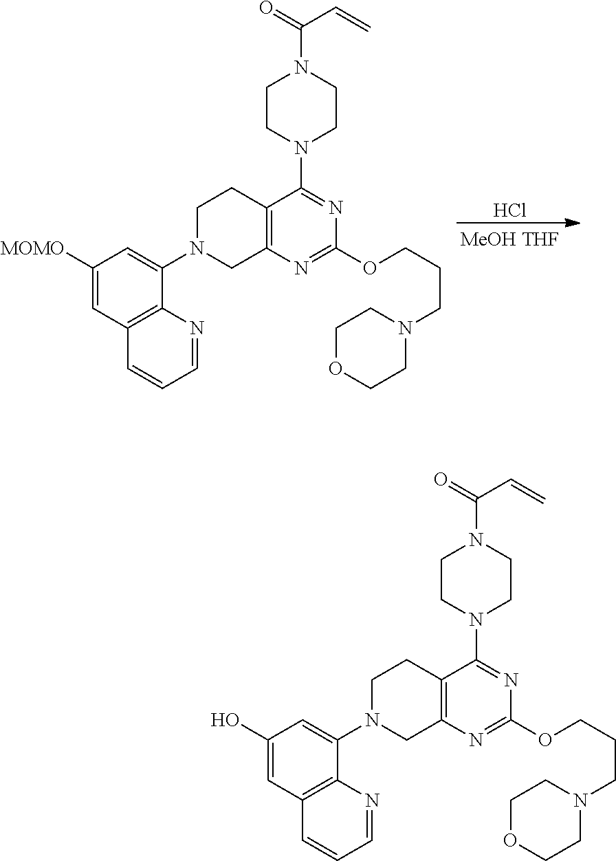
C1N(C2=CC(O)=CC3=C2N=CC=C3)CC2=C(C1)C(N1CCN(C(C=C)=O)CC1)=NC(OCCCN1CCOCC1)=N2.C1N(C2=CC([MOMO])=CC3=C2N=CC=C3)CC2=C(C1)C(N1CCN(C(C=C)=O)CC1)=NC(OCCCN1CCOCC1)=N2.Cl
